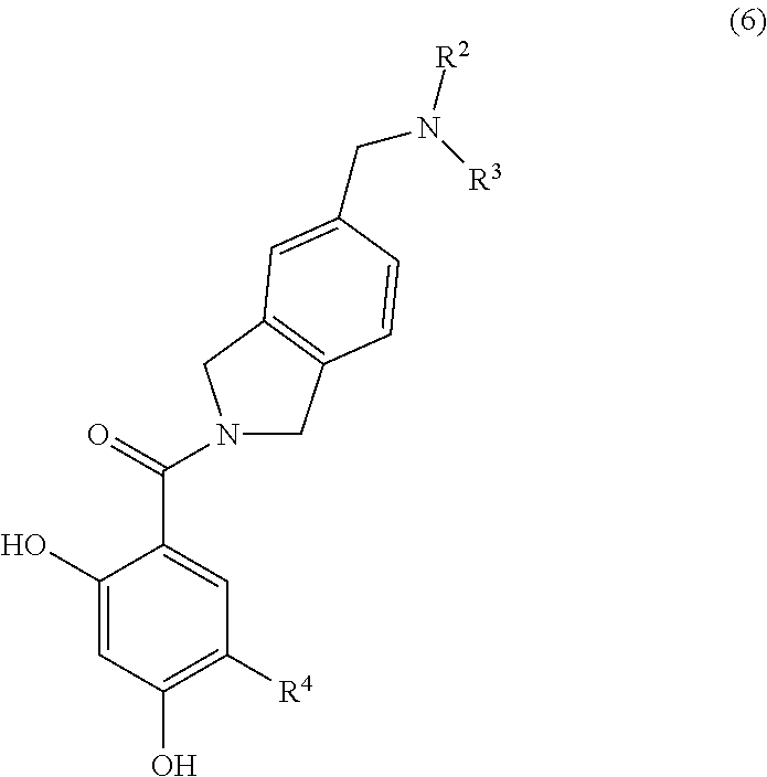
C1(O)=CC(O)=C([R4])C=C1C(N1CC2=C(C1)C=C(CN([R3])[R2])C=C2)=O
